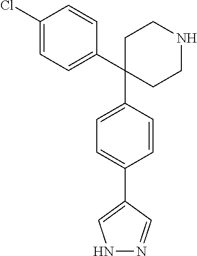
C1(Cl)=CC=C(C2(C3=CC=C(C4=CNN=C4)C=C3)CCNCC2)C=C1
